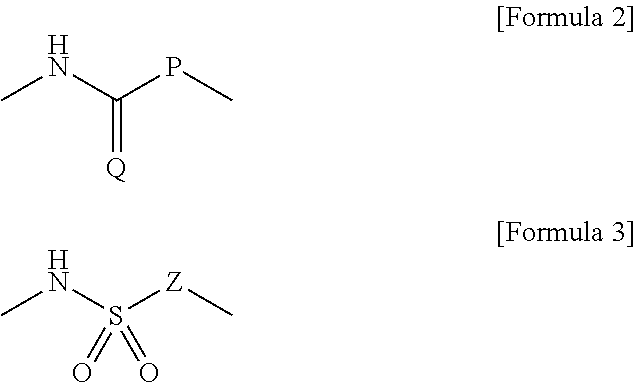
CNC(PC)=[Q].CNS([Z]C)(=O)=O
